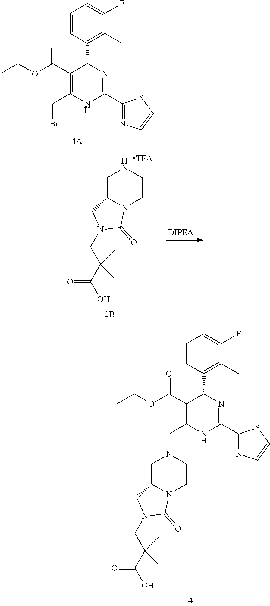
CCOC(C1=C(CBr)NC(C2=NC=CS2)=NC1C1=C(C)C(F)=CC=C1)=O.C1C2N(CCN1)C(=O)N(CC(C(O)=O)(C)C)C2.CCOC(C1=C(CN2CC3N(CC2)C(=O)N(CC(C(O)=O)(C)C)C3)NC(C2=NC=CS2)=NC1C1=C(C)C(F)=CC=C1)=O
